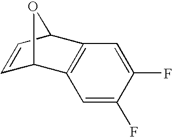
C1=C(F)C(F)=CC2=C1C1C=CC2O1
